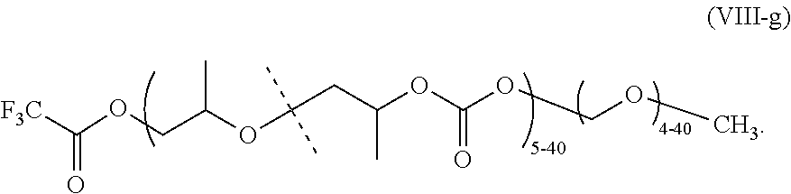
[F3C]C(OCC(OC(C)(C)CC(OC(OCOC)=O)C)C)=O
